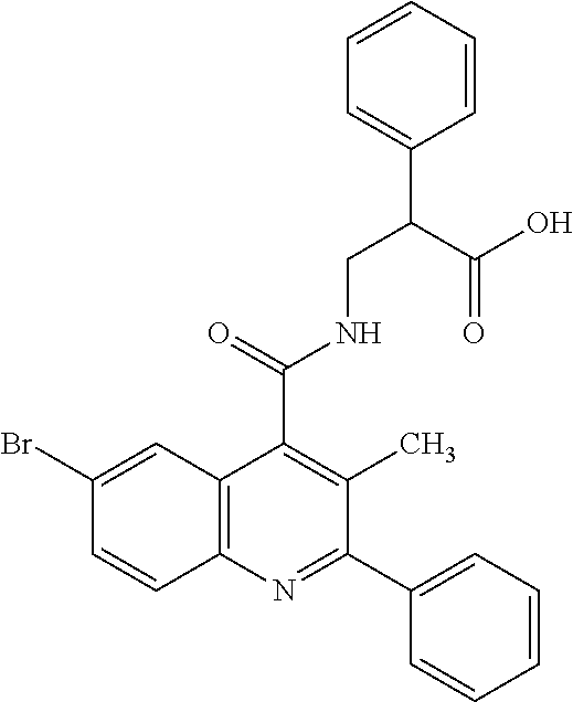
C1=C(C(CNC(C2=C(C)C(C3=CC=CC=C3)=NC3=C2C=C(Br)C=C3)=O)C(O)=O)C=CC=C1
